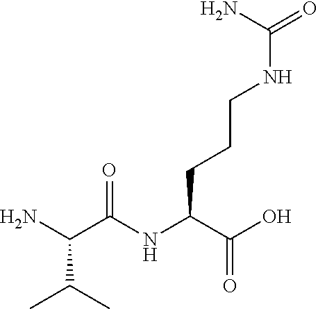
NC(C(NC(C(O)=O)CCCNC(=O)N)=O)C(C)C
